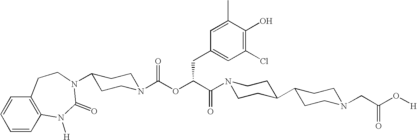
C1(Cl)=C(O)C(C)=CC(CC(OC(=O)N2CCC(N3C(=O)N([H])C4=C(C=CC=C4)CC3)CC2)C(=O)N2CCC(C3CCN(CC(O[H])=O)CC3)CC2)=C1
